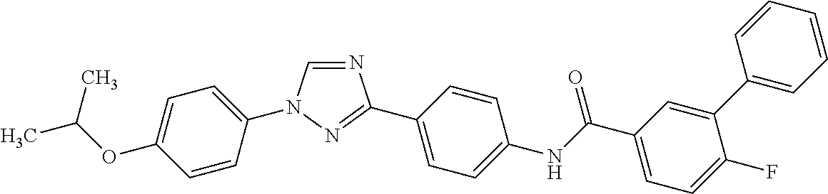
N1=CN(C2=CC=C(OC(C)C)C=C2)N=C1C1=CC=C(NC(C2=CC=C(F)C(C3=CC=CC=C3)=C2)=O)C=C1
